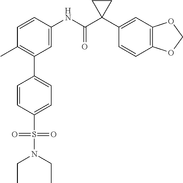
C1=C(NC(C2(C3=CC4=C(C=C3)OCO4)CC2)=O)C=CC(C)=C1C1=CC=C(S(=O)(=O)N(CC)CC)C=C1
